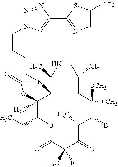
O1C(=O)C(C)(F)C(=O)C(C)C(B)C([OCH3])(C)CC(C)CNC(C)C2C(C)(C1CC)OC(=O)N2CCCCN1N=NC(C2=NC=C(N)S2)=C1
